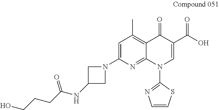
C1=C(N2CC(NC(CCCO)=O)C2)N=C2C(=C1C)C(=O)C(C(O)=O)=CN2C1=NC=CS1
